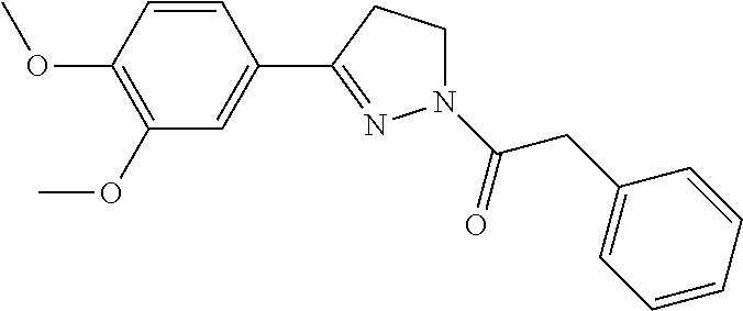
C1=CC(OC)=C(OC)C=C1C1=NN(C(=O)CC2=CC=CC=C2)CC1
